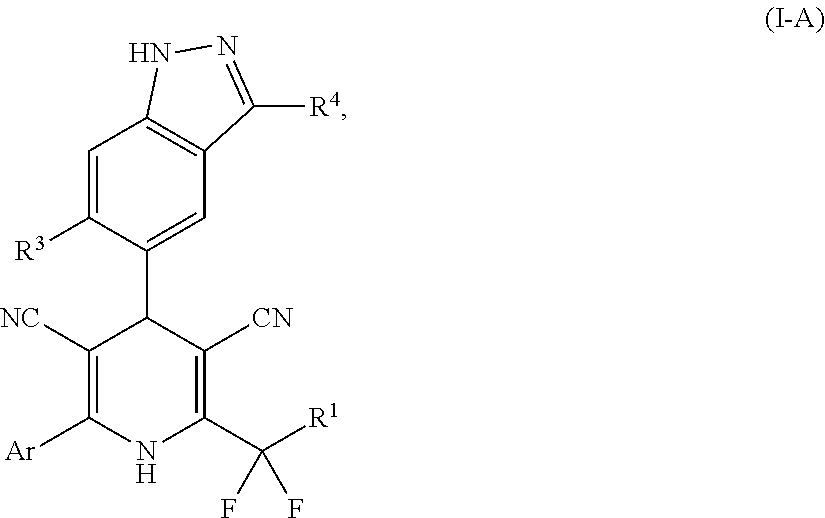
C1([R3])=CC2=C(C=C1C1C([NC])=C([Ar])NC(C([R1])(F)F)=C1[CN])C([R4])=NN2
